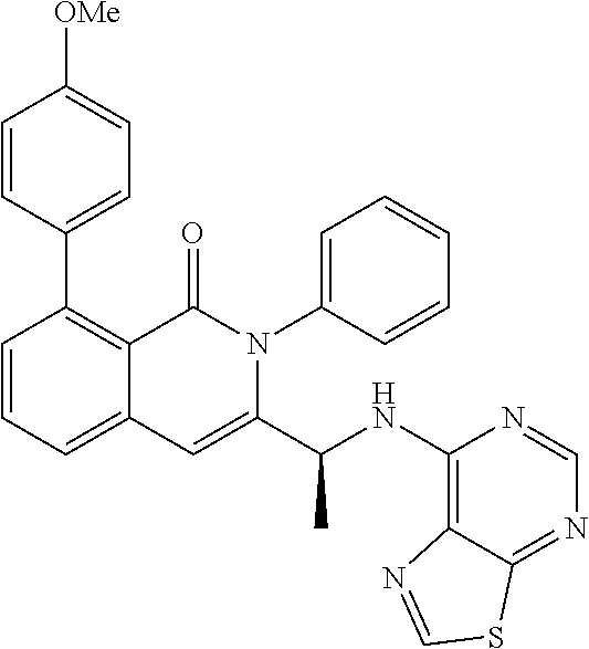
C1(C2=C3C(=CC=C2)C=C(C(NC2=C4C(=NC=N2)SC=N4)C)N(C2=CC=CC=C2)C3=O)=CC=C([OMe])C=C1
